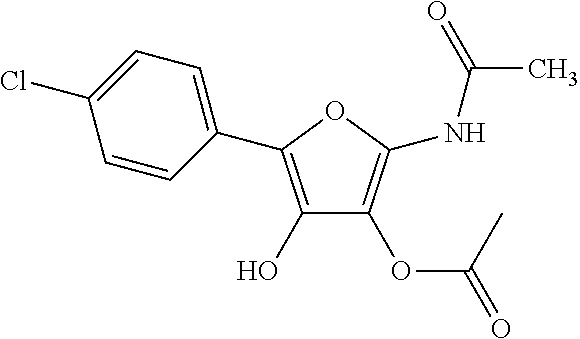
C1(O)=C(C2=CC=C(Cl)C=C2)OC(NC(C)=O)=C1OC(=O)C
